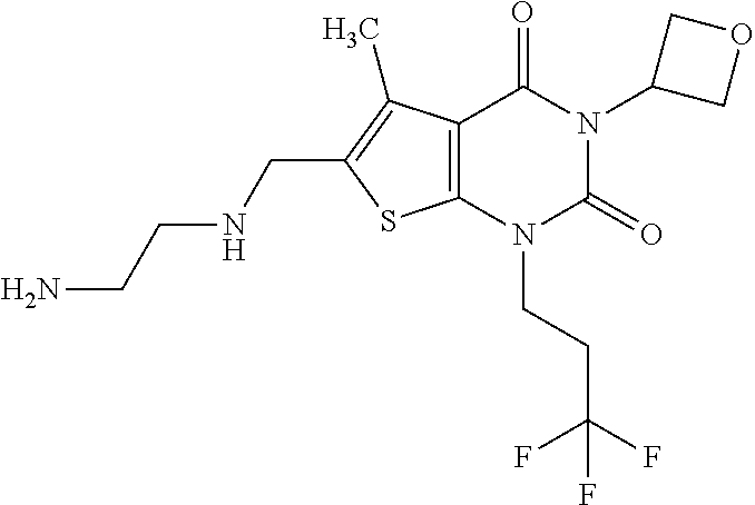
C12=C(N(CCC(F)(F)F)C(=O)N(C3COC3)C1=O)SC(CNCCN)=C2C
